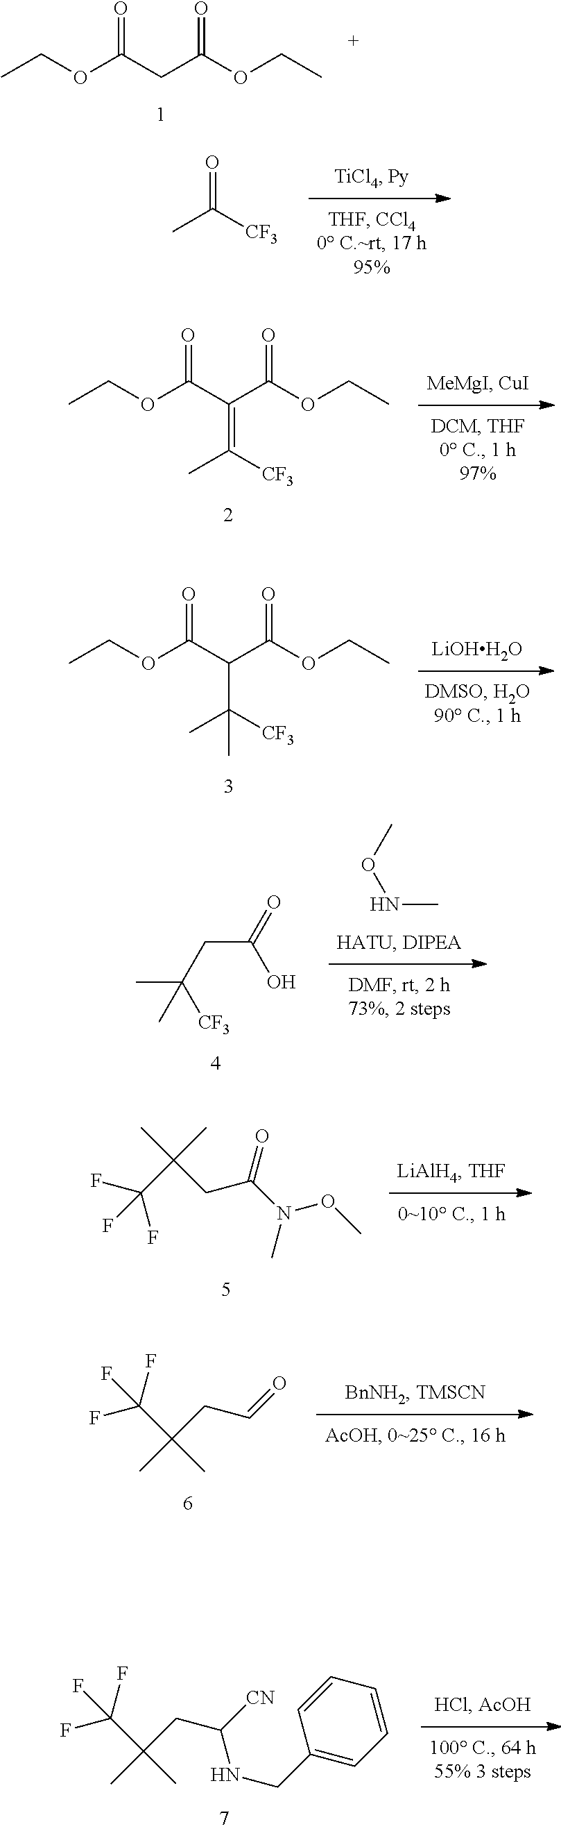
CCOC(CC(OCC)=O)=O.O=C([CF3])C.CCOC(C(C(OCC)=O)=C(C)[CF3])=O.[LiOHH2O].CCOC(C(C(OCC)=O)C(C)([CF3])C)=O.C(C(O)=O)C(C)([CF3])C.CONC.FC(C(CC(N(C)OC)=O)(C)C)(F)F.FC(C(CC=O)(C)C)(F)F.FC(C(CC([CN])NCC1=CC=CC=C1)(C)C)(F)F
